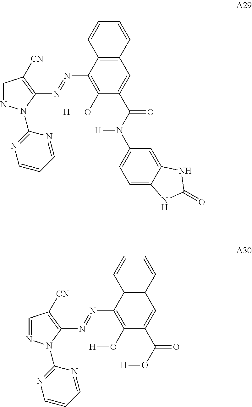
C1=NN(C2=NC=CC=N2)C(N=NC2=C(O[H])C(C(N(C3=CC=C4C(=C3)NC(=O)N4)[H])=O)=CC3=C2C=CC=C3)=C1[CN].C1=NN(C2=NC=CC=N2)C(N=NC2=C(O[H])C(C(O[H])=O)=CC3=C2C=CC=C3)=C1[CN]
